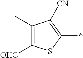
C1([OHC])=C(C)C([CN])=C(*)S1
